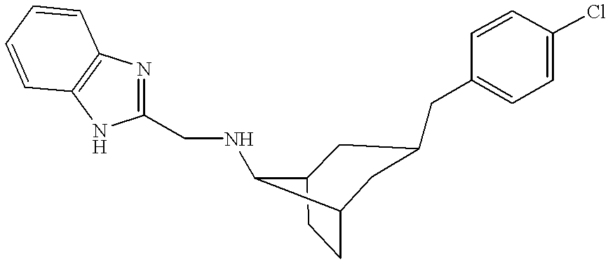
C1(CNC2C3CCC2CC(CC2=CC=C(Cl)C=C2)C3)=NC2=C(N1)C=CC=C2
